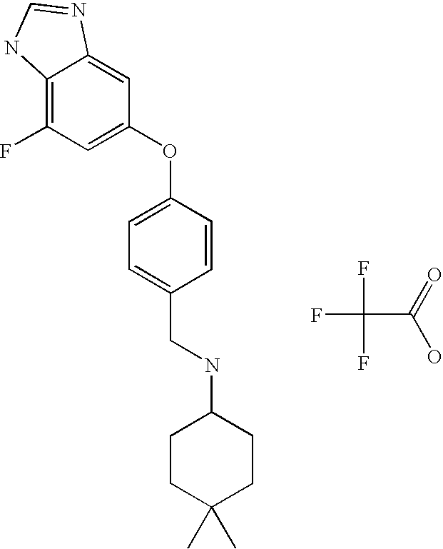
C12=C(F)C=C(OC3=CC=C(CNC4CCC(C)(C)CC4)C=C3)C=C1N=CN2.FC(F)(F)C(=O)O
